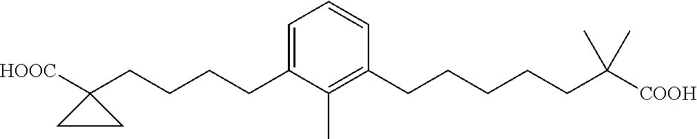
C1=CC(CCCCCC(C)(C)[COOH])=C(C)C(CCCCC2([HOOC])CC2)=C1
